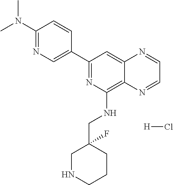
C1(C2=CN=C(N(C)C)C=C2)=NC(NCC2(F)CNCCC2)=C2C(=C1)N=CC=N2.[H]Cl
